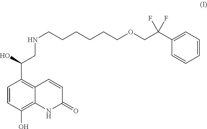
C1=CC(O)=C2C(=C1C(O)CNCCCCCCOCC(F)(F)C1=CC=CC=C1)C=CC(=O)N2
